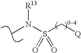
CN(S(C[Q])(=O)=O)[R13]
